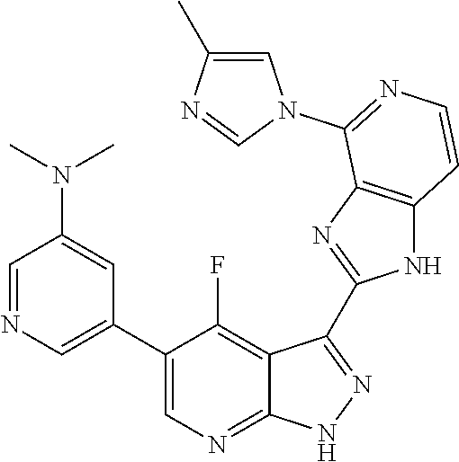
C1=NC=C(C2=CN=C3C(=C2F)C(C2=NC4=C(N2)C=CN=C4N2C=C(C)N=C2)=N[N H]3)C=C1N(C)C
